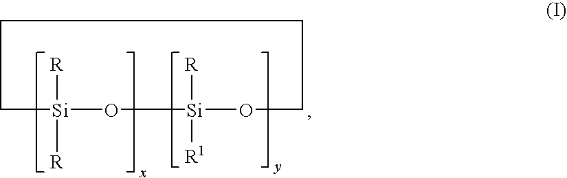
[Si]1([R])([R])O[Si]([R1])([R])OCCCC1
